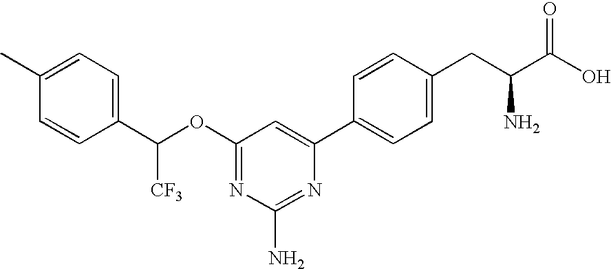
N1=C(OC(C2=CC=C(C)C=C2)[CF3])C=C(C2=CC=C(CC(C(O)=O)N)C=C2)N=C1N
